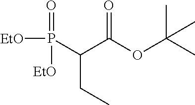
P(C(C(OC(C)(C)C)=O)CC)([EtO])(=O)[EtO]
